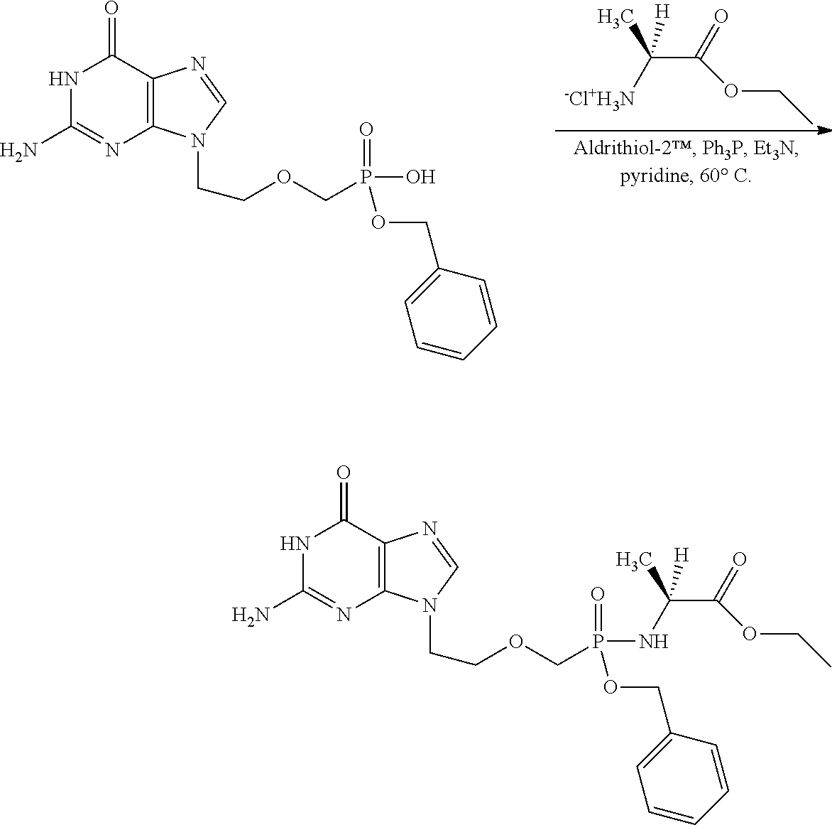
N1C(N)=NC2=C(C1=O)N=CN2CCOCP(=O)(OCC1=CC=CC=C1)NC(C(=O)OCC)(C)[H].C(C(=O)OCC)([-Cl+H3N])(C)[H].N1C(N)=NC2=C(C1=O)N=CN2CCOCP(=O)(O)OCC1=CC=CC=C1
